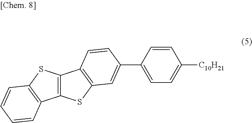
C12=C(SC3=C1C=CC=C3)C1=C(S2)C=C(C2=CC=C([C10H21])C=C2)C=C1
